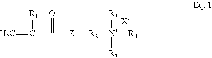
C=C([R1])C([Z][R2][N+]([R3])([R4])[R3])=O.[X-]
